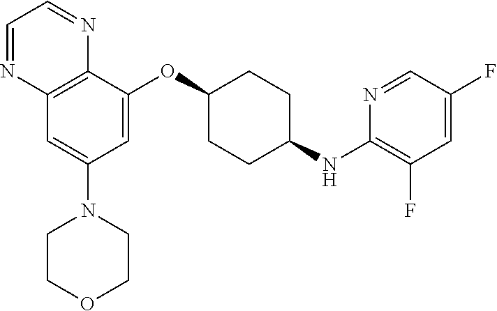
C12=C(C(OC3CCC(NC4=C(F)C=C(F)C=N4)CC3)=CC(N3CCOCC3)=C1)N=CC=N2
